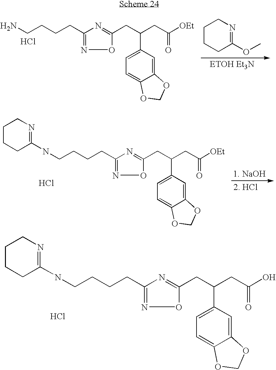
C1(CCCCNC2=NCCCC2)=NOC(CC(CC([OEt])=O)C2=CC=C3C(=C2)OCO3)=N1.Cl.C1(CCCCNC2=NCCCC2)=NOC(CC(CC(O)=O)C2=CC=C3C(=C2)OCO3)=N1.Cl.C1(CCCCN)=NOC(CC(CC([OEt])=O)C2=CC=C3C(=C2)OCO3)=N1.Cl.C1CCC(OC)=NC1
